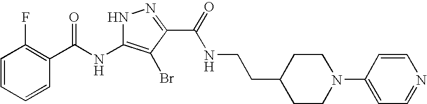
C1=CC=CC(C(NC2=C(Br)C(C(=O)NCCC3CCN(C4=CC=NC=C4)CC3)=NN2)=O)=C1F
